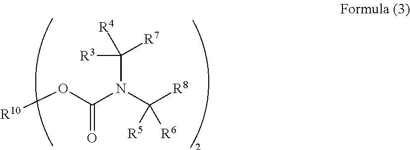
[R10]OC(N(C([R8])([R6])[R5])C([R3])([R4])[R7])=O
